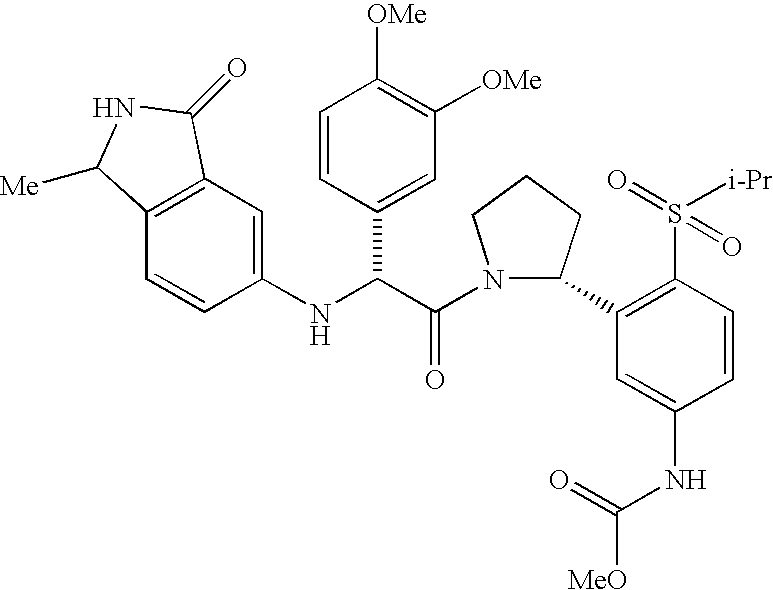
C1=CC(C(C(=O)N2C(C3=C(S(=O)([i-Pr])=O)C=CC(NC([MeO])=O)=C3)CCC2)NC2=CC3=C(C=C2)C([Me])NC3=O)=CC([OMe])=C1[OMe]
